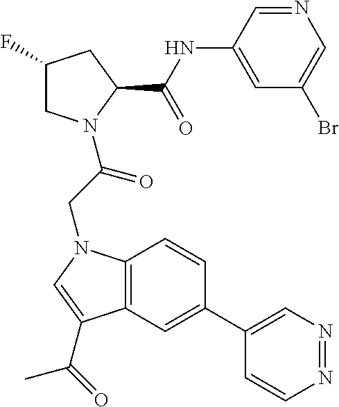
C12=C(C=C(C3=CN=NC=C3)C=C1)C(C(=O)C)=CN2CC(N1CC(F)CC1C(NC1=CC(Br)=CN=C1)=O)=O
